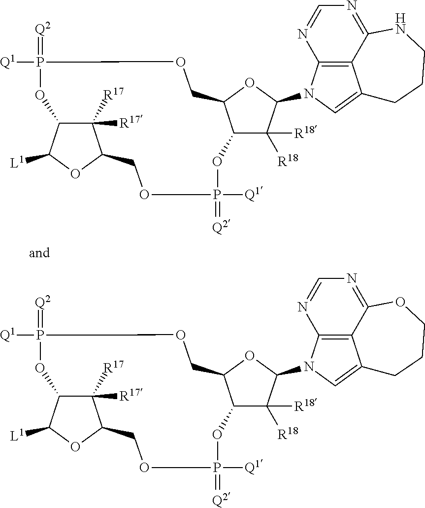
C1([R18])([R18])C2C(OC1N1C=C3C4=C1N=CN=C4NCCC3)COP([Q1])(=[Q2])OC1C([R17])([R17])C(COP([Q1])(=[Q2])O2)OC1[L1].C1([R18])([R18])C2C(OC1N1C=C3C4=C1N=CN=C4OCCC3)COP([Q1])(=[Q2])OC1C([R17])([R17])C(COP([Q1])(=[Q2])O2)OC1[L1]
